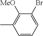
C1=CC=C(Br)C([MeO])=C1C
